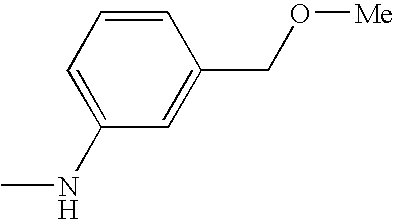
C1=CC=C(NC)C=C1CO[Me]
